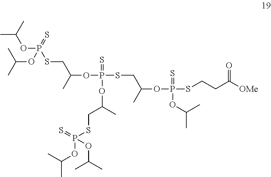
C(OP(SCC(OP(SCC(OP(SCCC(=O)[OMe])(=S)OC(C)C)C)(=S)OC(CSP(=S)(OC(C)C)OC(C)C)C)C)(=S)OC(C)C)(C)C
